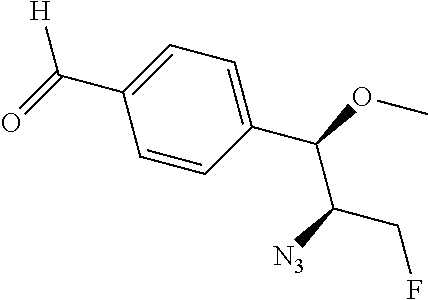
C(C1=CC=C(C(OC)C([N3])CF)C=C1)(=O)[H]
